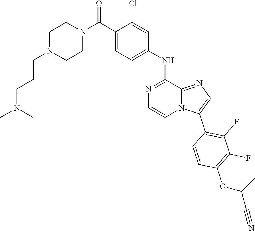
N1(C(C2=CC=C(NC3=NC=CN4C3=NC=C4C3=C(F)C(F)=C(OC(C#N)C)C=C3)C=C2Cl)=O)CCN(CCCN(C)C)CC1
